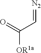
[OR1a]C(=O)C=[N2]
